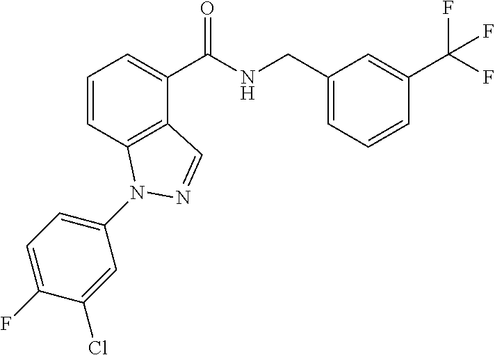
C1=CC2=C(C(C(NCC3=CC=CC(C(F)(F)F)=C3)=O)=C1)C=NN2C1=CC=C(F)C(Cl)=C1
